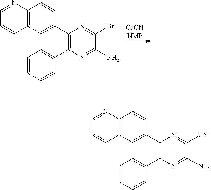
C12=C(C=C(C3=C(C4=CC=CC=C4)N=C(N)C(Br)=N3)C=C1)C=CC=N2.C12=C(C=C(C3=C(C4=CC=CC=C4)N=C(N)C([CN])=N3)C=C1)C=CC=N2
